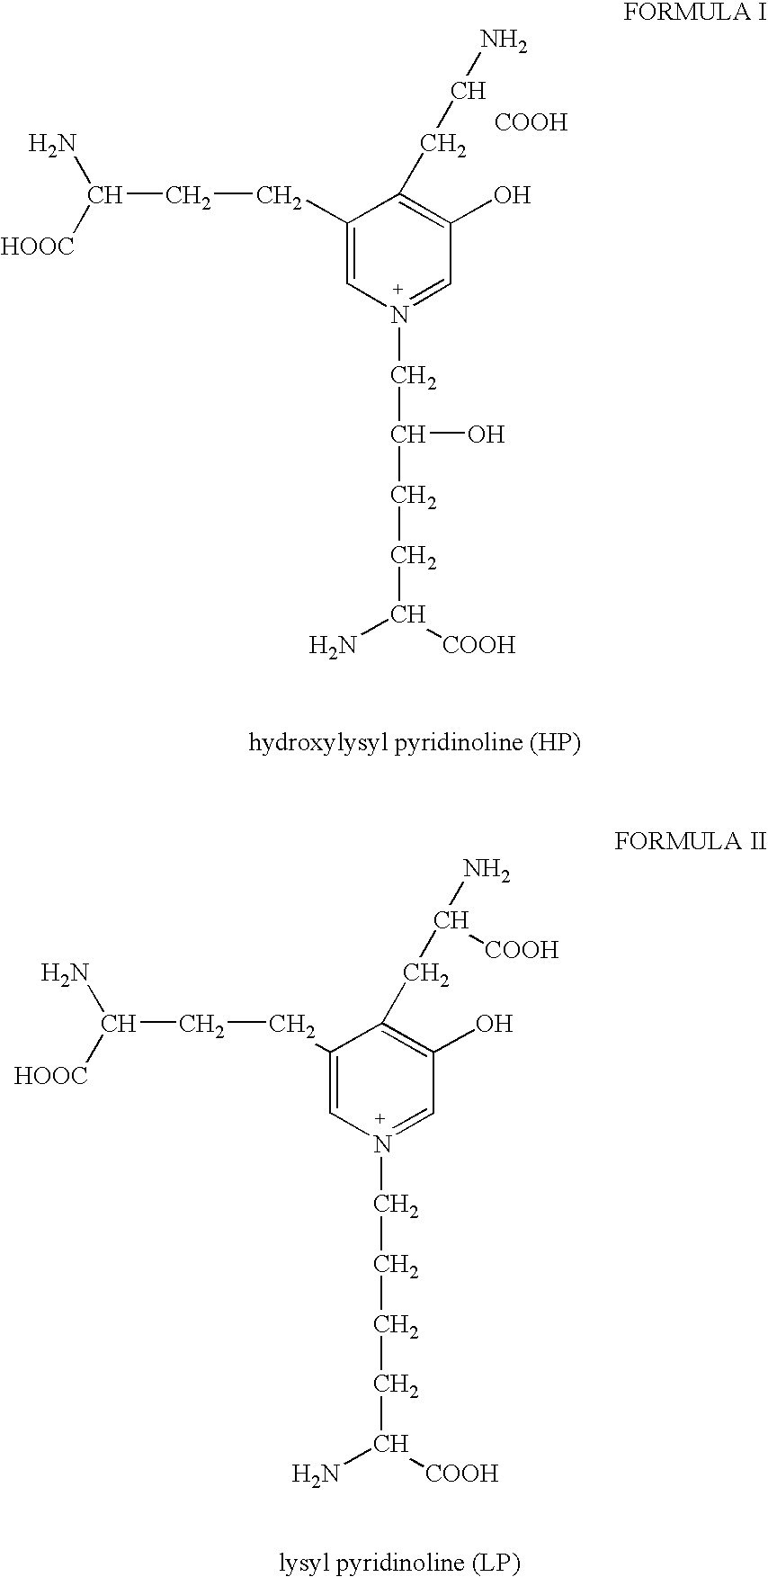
C1(CCC(N)[HOOC])=CN(CCCCC([COOH])N)=CC(O)=C1CC(N)[COOH].C1(CCC(N)[HOOC])=CN(CC(O)CCC(N)[COOH])=CC(O)=C1CCN.[COOH]
